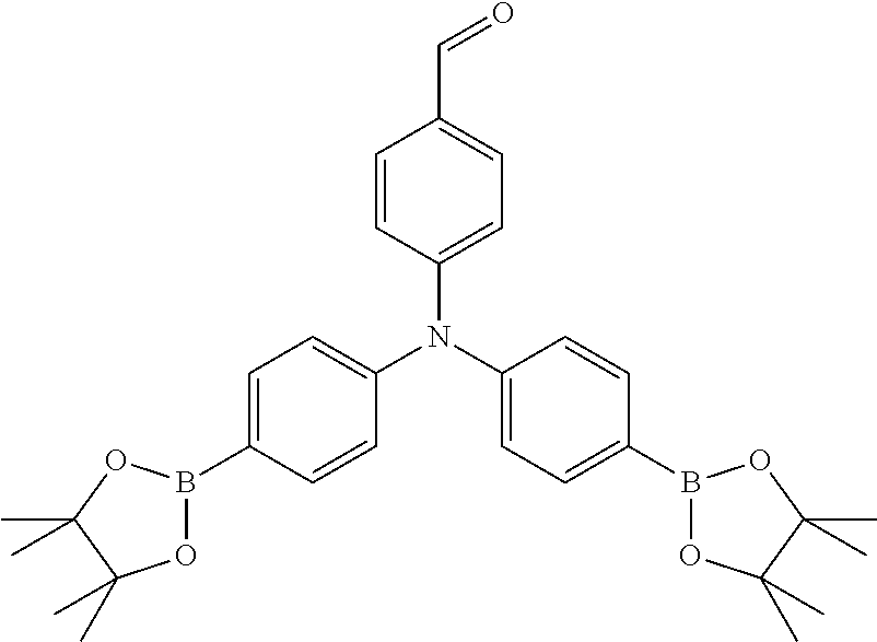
C1=C(N(C2=CC=C(B3OC(C)(C)C(C)(C)O3)C=C2)C2=CC=C(B3OC(C)(C)C(C)(C)O3)C=C2)C=CC(C=O)=C1
